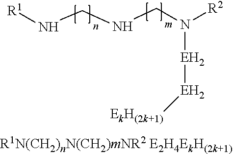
[R1]NCNCN([R2])[EH2][EH2][EkH(2k+1)].[R1N(CH2)nN(CH2)mNR2 E2H4EkH(2k+1)]
